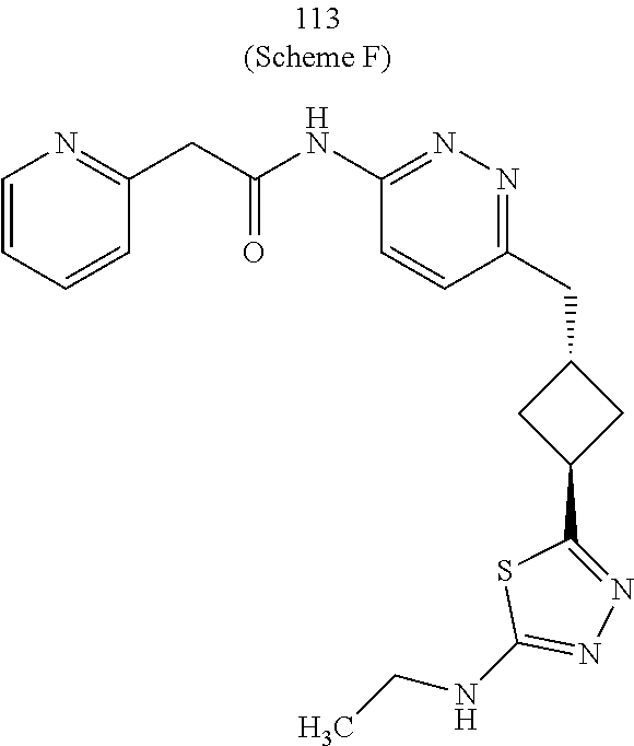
C1(CC2=NN=C(NC(CC3=NC=CC=C3)=O)C=C2)CC(C2=NN=C(NCC)S2)C1
